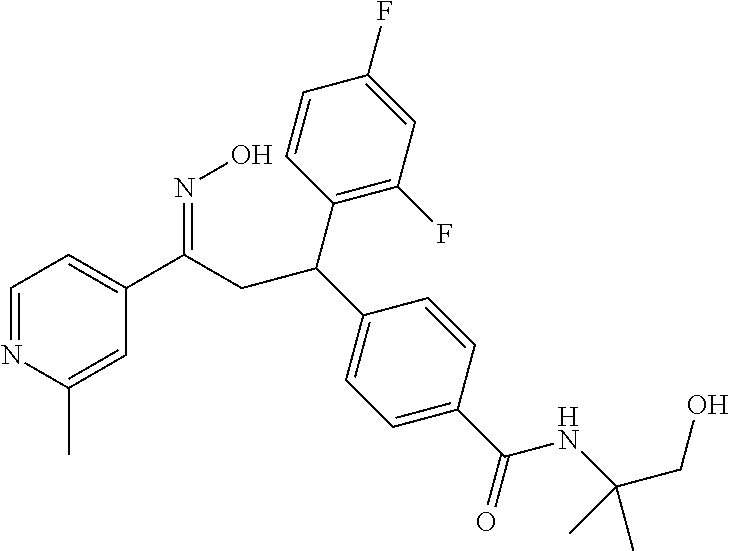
C1=NC(C)=CC(C(=NO)CC(C2=C(F)C=C(F)C=C2)C2=CC=C(C(=O)NC(CO)(C)C)C=C2)=C1
